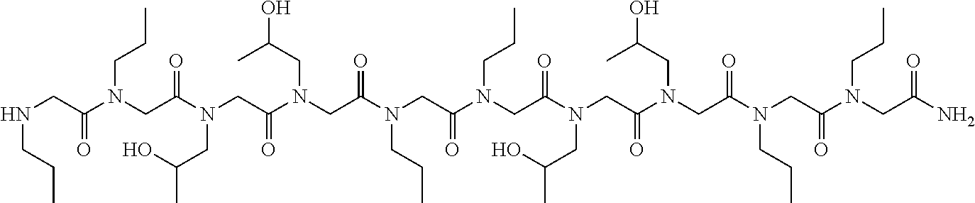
N(CC(N(CC(N(CC(N(CC(N(CC(N(CC(N(CC(N(CC(N(CC(N(CC(N)=O)CCC)=O)CCC)=O)CC(C)O)=O)CC(C)O)=O)CCC)=O)CCC)=O)CC(C)O)=O)CC(C)O)=O)CCC)=O)CCC
